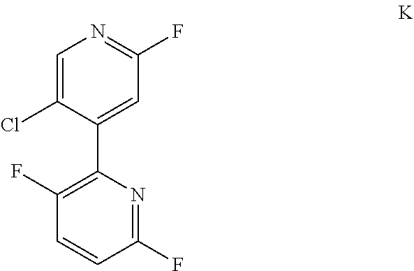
C1=C(Cl)C(C2=C(F)C=CC(F)=N2)=CC(F)=N1
